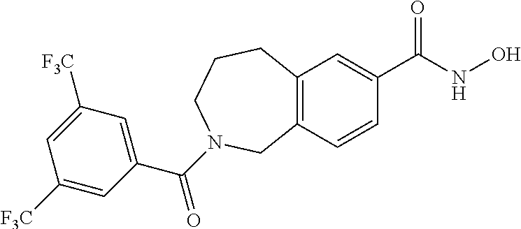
C12=C(C=C(C(=O)NO)C=C1)CCCN(C(C1=CC([F3C])=CC([F3C])=C1)=O)C2
